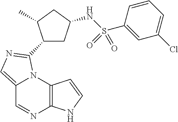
C12=C(N3C(=CN=C3C3CC(NS(C4=CC(Cl)=CC=C4)(=O)=O)CC3C)C=N1)C=CN2
